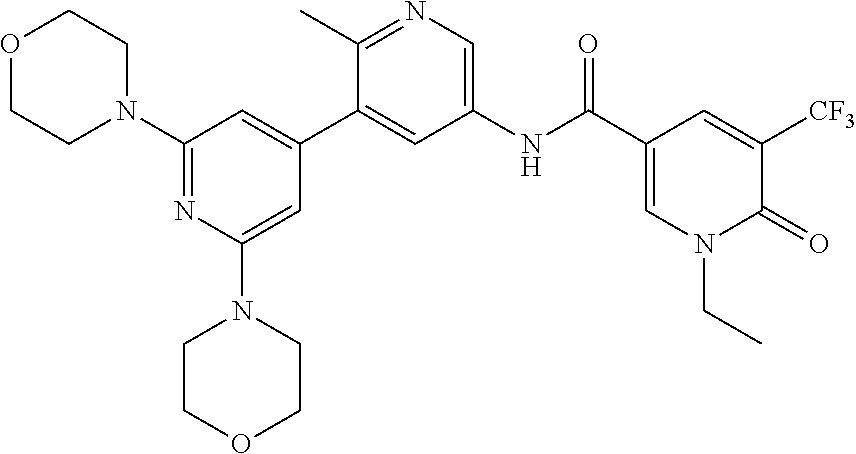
O1CCN(C2=NC(N3CCOCC3)=CC(C3=CC(NC(C4=CN(CC)C(=O)C([CF3])=C4)=O)=CN=C3C)=C2)CC1
